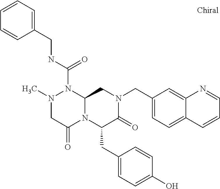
N1(C)CC(=O)N2C(N1C(NCC1=CC=CC=C1)=O)CN(CC1=CC=C3C(=C1)N=CC=C3)C(=O)C2CC1=CC=C(O)C=C1
